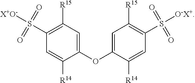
C1(S(=O)(=O)[X+O-])=C([R15])C=C(OC2=CC([R15])=C(S(=O)(=O)[O-X+])C=C2[R14])C([R14])=C1
